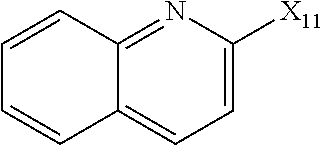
C12=NC([X11])=CC=C1C=CC=C2
